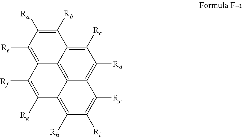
C1([Ra])=C([Rb])C2=C([Rc])C([Rd])=C3C4=C2C(=C1[Re])C([Rf])=C([Rg])C4=C([Rh])C([Ri])=C3[Rj]
